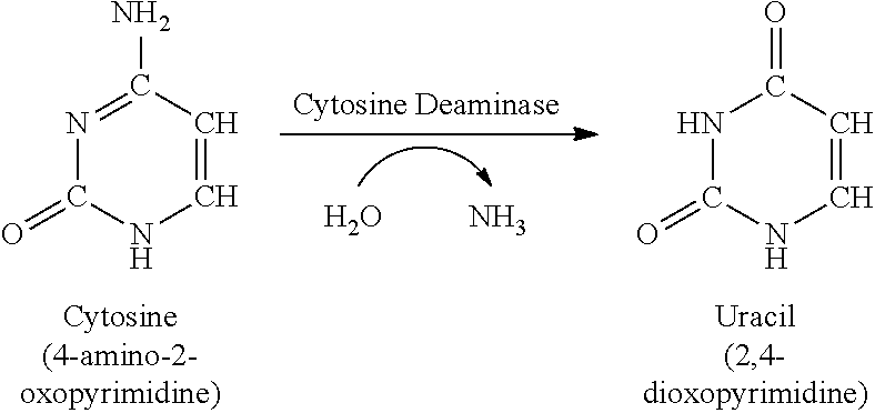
N1=C(N)C=CNC1=O.O.N.N1C(=O)NC=CC1=O
